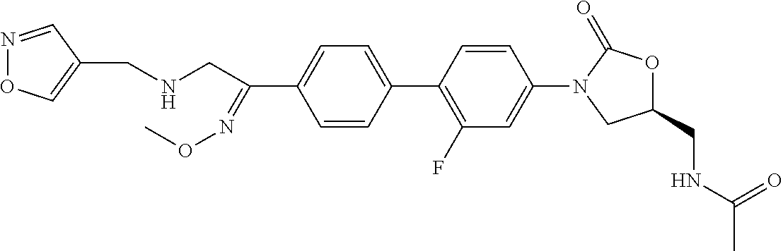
C1(N2CC(CNC(C)=O)OC2=O)=CC(F)=C(C2=CC=C(C(CNCC3=CON=C3)=NOC)C=C2)C=C1
